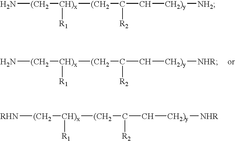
N[(CH2][CH)x]([(CH2]C(C[CH2)y][NHR])[R2])[R1].N[(CH2][CH)x]([(CH2]C(C[CH2)y][NH2])[R2])[R1].[RHN][(CH2][CH)x]([(CH2]C(C[CH2)y][NHR])[R2])[R1]
